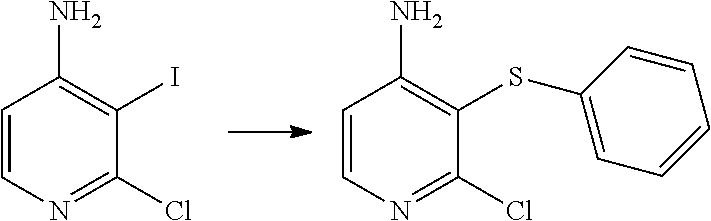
C1=CN=C(Cl)C(I)=C1N.C1=CN=C(Cl)C(SC2=CC=CC=C2)=C1N
